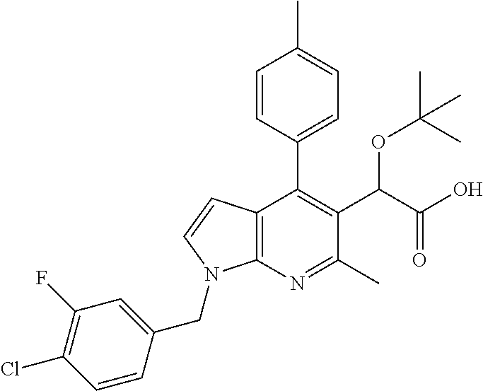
C12=C(N=C(C)C(C(C(O)=O)OC(C)(C)C)=C1C1=CC=C(C)C=C1)N(CC1=CC(F)=C(Cl)C=C1)C=C2
